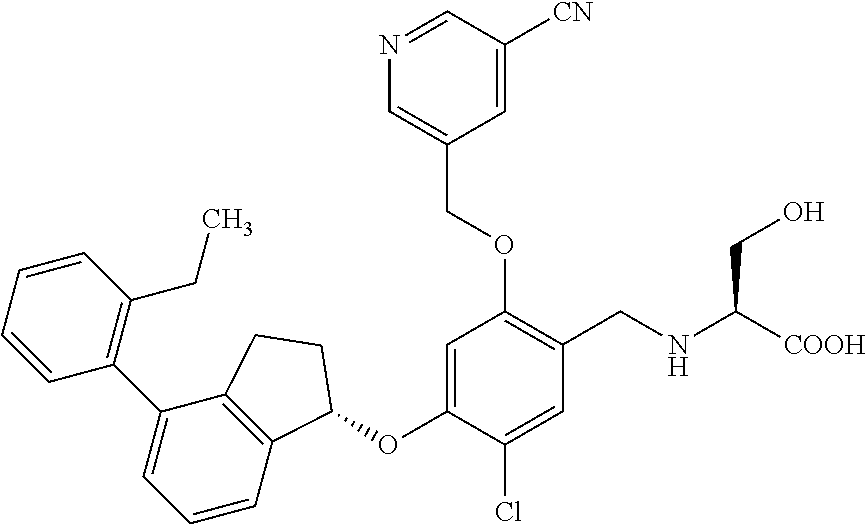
C1=CC=CC(CC)=C1C1=CC=CC2=C1CCC2OC1=CC(OCC2=CN=CC([CN])=C2)=C(CNC([COOH])CO)C=C1Cl
